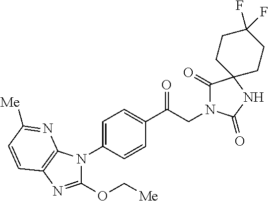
C1(C(CN2C(=O)C3(NC2=O)CCC(F)(F)CC3)=O)=CC=C(N2C(OC[Me])=NC3=C2N=C([Me])C=C3)C=C1
